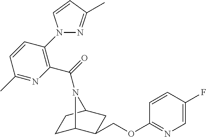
C1C2C(COC3=NC=C(F)C=C3)CC(C1)N2C(=O)C1=C(N2N=C(C)C=C2)C=CC(C)=N1
